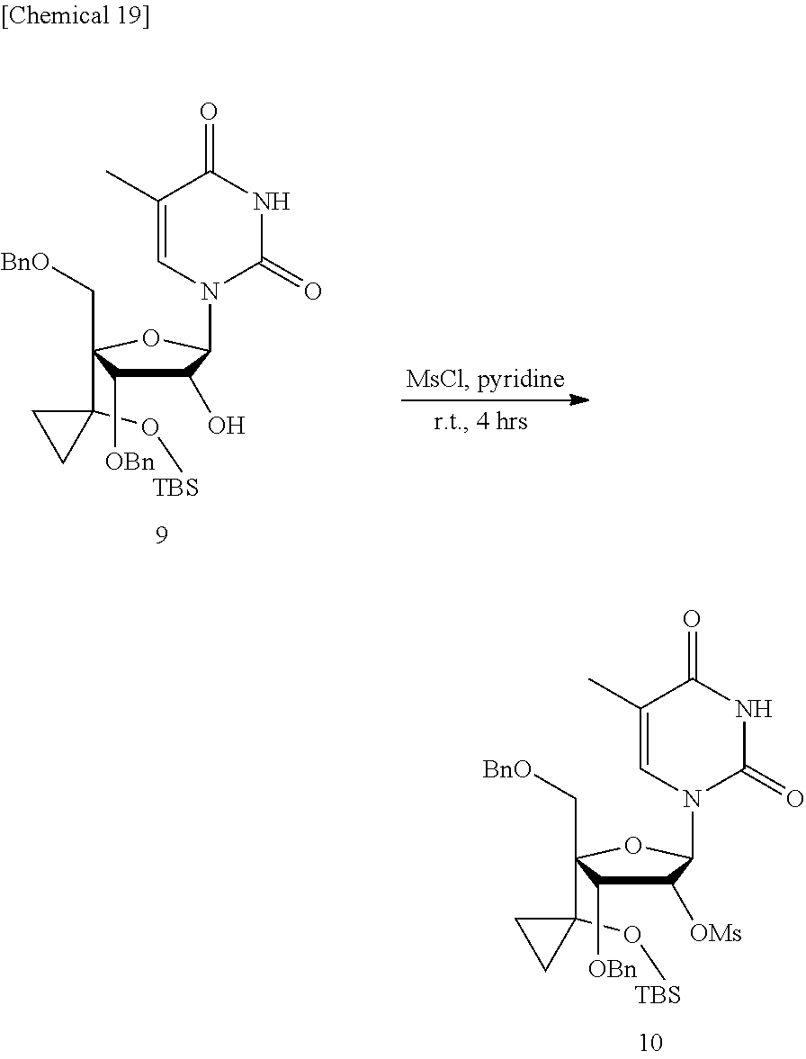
C1([OMs])C(N2C(=O)NC(=O)C(C)=C2)OC(C[BnO])(C2(O[TBS])CC2)C1[OBn].C1(O)C(N2C(=O)NC(=O)C(C)=C2)OC(C[BnO])(C2(O[TBS])CC2)C1[OBn]
